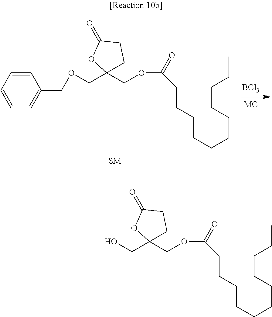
[BCl3].C1=CC=CC=C1COCC1(COC(=O)CCCCCCCCCCC)CCC(=O)O1.OCC1(COC(=O)CCCCCCCCCCC)CCC(=O)O1
